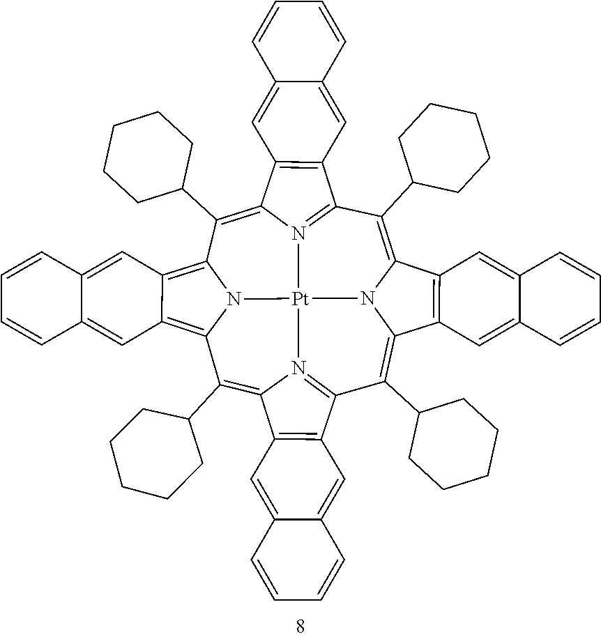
C1(C2CCCCC2)=C2N3C(=C(C4CCCCC4)C4=N5C(=C(C6CCCCC6)C6=C7C(=C8N6[Pt]35N3=C1C1=C(C3=C8C3CCCCC3)C=C3C(=C1)C=CC=C3)C=C1C(=C7)C=CC=C1)C1=C4C=C3C(=C1)C=CC=C3)C1=C2C=C2C(=C1)C=CC=C2
